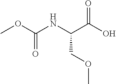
COC(NC(C(O)=O)COC)=O
